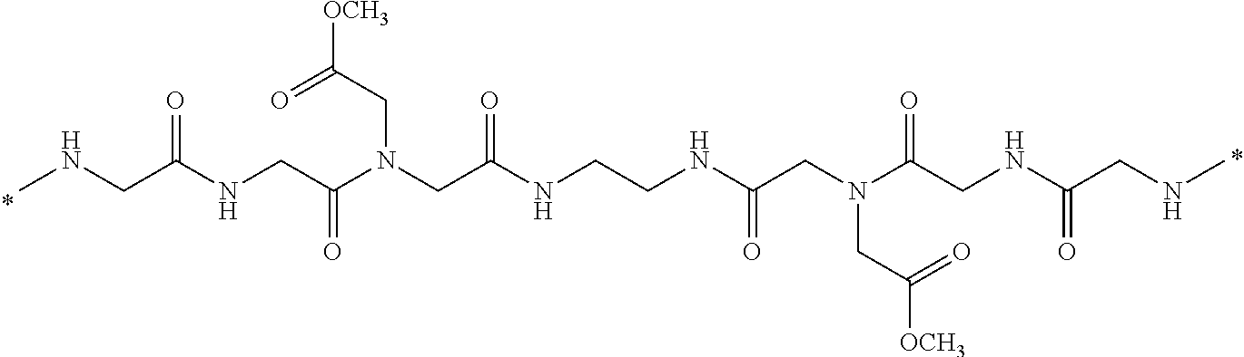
CNCC(NCC(N(CC(NCCNC(CN(C(CNC(CNC)=O)=O)CC([OCH3])=O)=O)=O)CC([OCH3])=O)=O)=O
